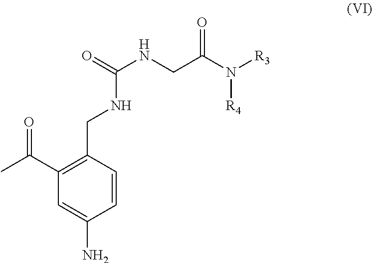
N(C(NCC(N([R4])[R3])=O)=O)CC1=C(C(C)=O)C=C(N)C=C1
